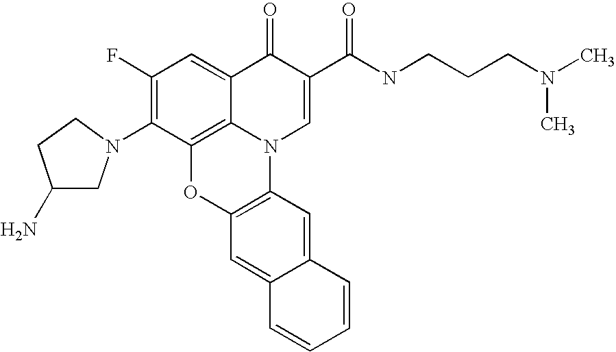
C1(F)=C(N2CC(N)CC2)C2=C3C(=C1)C(=O)C(C(NCCCN(C)C)=O)=CN3C1=C(O2)C=C2C(=C1)C=CC=C2
